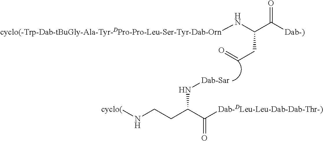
[cyclo(]NCCC(C([Dab-DLeu-Leu-Dab-Dab-Thr-)])=O)N[Dab-Sar].C(C([Dab-)])=O)(CC=O)N[cyclo(-Trp-Dab-tBuGly-Ala-Tyr-DPro-Pro-Leu-Ser-Tyr-Dab-Orn]
